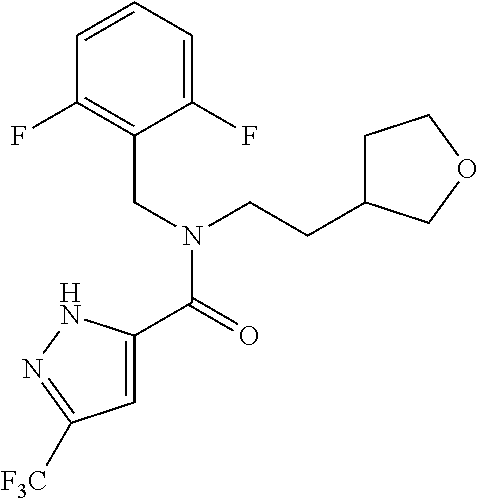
C1=C(C(=O)N(CC2=C(F)C=CC=C2F)CCC2CCOC2)NN=C1[F3C]
